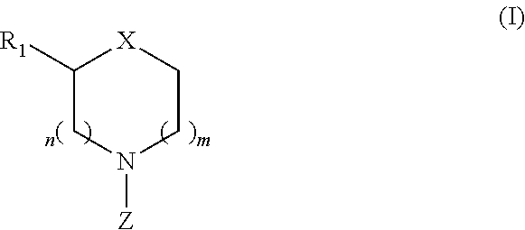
C1([R1])CN([Z])CC[X]1
